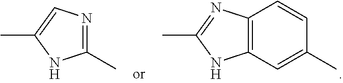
CC1=NC2=C(N1)C=C(C)C=C2.CC1=CN=C(C)N1
